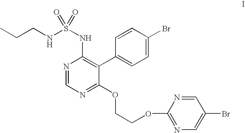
N1=CN=C(OCCOC2=NC=C(Br)C=N2)C(C2=CC=C(Br)C=C2)=C1NS(NCCC)(=O)=O
